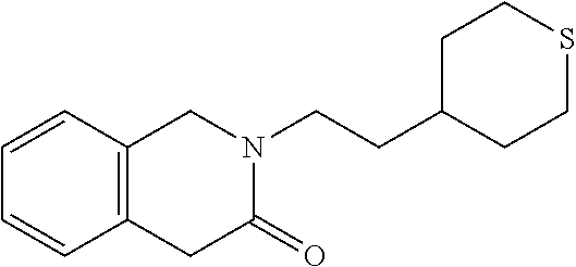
C1=CC2=C(C=C1)CC(=O)N(CCC1CCSCC1)C2
